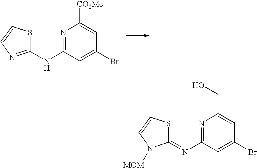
N1=C(NC2=NC=CS2)C=C(Br)C=C1[CO2Me].N1=C(N=C2SC=CN2[MOM])C=C(Br)C=C1CO
